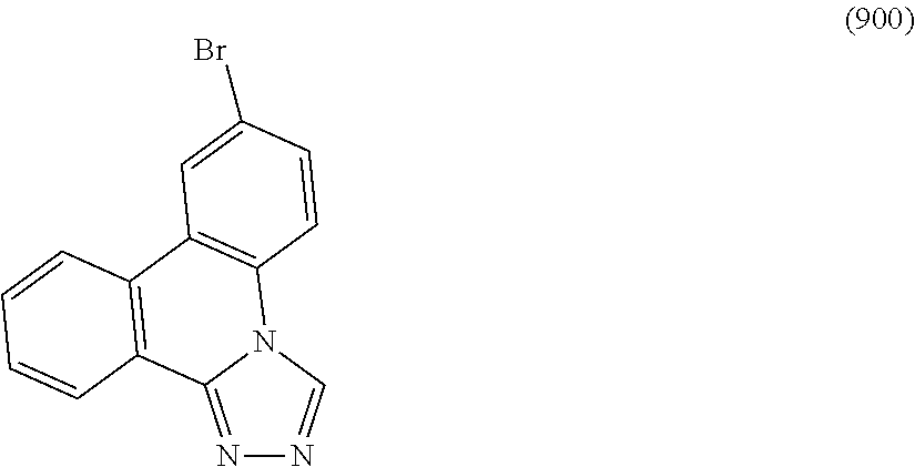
N1=C2N(C=N1)C1=C(C3=C2C=CC=C3)C=C(Br)C=C1
